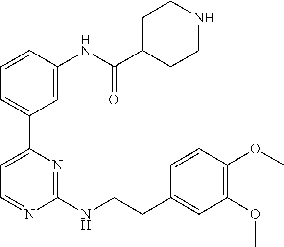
C1=CC(NC(C2CCNCC2)=O)=CC(C2=CC=NC(NCCC3=CC(OC)=C(OC)C=C3)=N2)=C1
